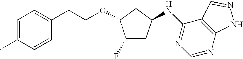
C1=C(C)C=CC(CCOC2C(F)CC(NC3=NC=NC4=C3C=NN4)C2)=C1
